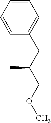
C1=CC(CC(COC)C)=CC=C1
